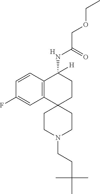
C12=C(C=CC(F)=C1)C(NC(COCC)=O)([H])CCC21CCN(CCC(C)(C)C)CC1.[H]
